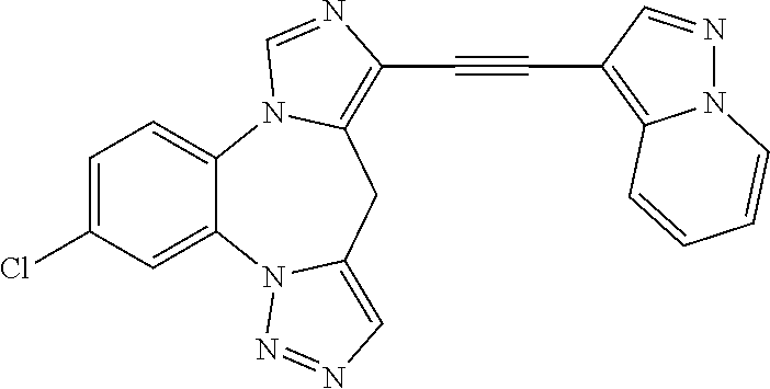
C1=C(Cl)C=C2C(=C1)N1C(=C(C#CC3=C4N(N=C3)C=CC=C4)N=C1)CC1=CN=NN21
